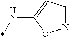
N1=CC=C(N*)O1
